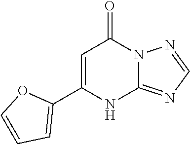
C12=NC=NN1C(=O)C=C(C1=CC=CO1)N2
